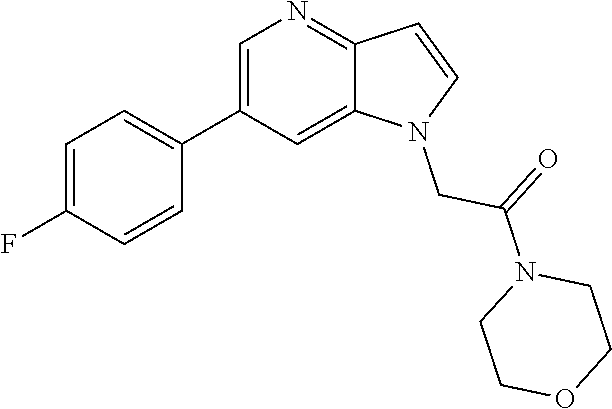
C1=C(C2=CC=C(F)C=C2)C=C2C(=N1)C=CN2CC(=O)N1CCOCC1
